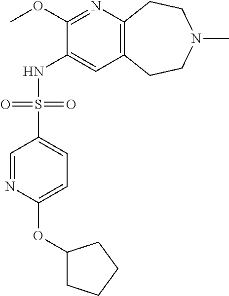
C12=C(CCN(C)CC1)C=C(NS(C1=CC=C(OC3CCCC3)N=C1)(=O)=O)C(OC)=N2
